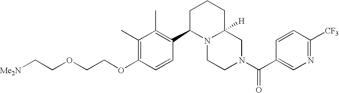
O(C1=C(C)C(C)=C(C2N3C([H])(CN(C(=O)C4=CN=C([CF3])C=C4)CC3)CCC2)C=C1)CCOCC[Me2N]
